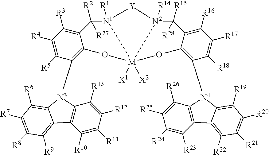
C12=C(C([R10])=C([R11])C([R12])=C1[R13])C1=C([R9])C([R8])=C([R7])C([R6])=C1[N3]2C1=C2C(=C([R3])C([R4])=C1[R5])C([R2])([R27])[N1]1([R1])[Y][N2]3([R14])C([R15])([R28])C4=C([R16])C([R17])=C([R18])C([N4]5C6=C(C([R23])=C([R24])C([R25])=C6[R26])C6=C([R22])C([R21])=C([R20])C([R19])=C56)=C4O[M]13([X1])([X2])O2
